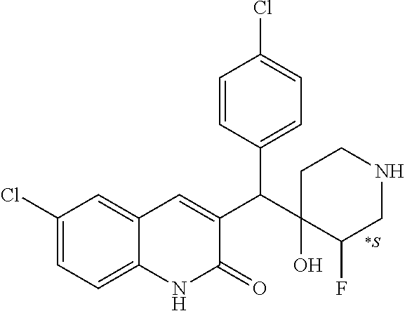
[*S].C1(Cl)=CC=C2C(=C1)C=C(C(C1(O)C(F)CNCC1)C1=CC=C(Cl)C=C1)C(=O)N2
